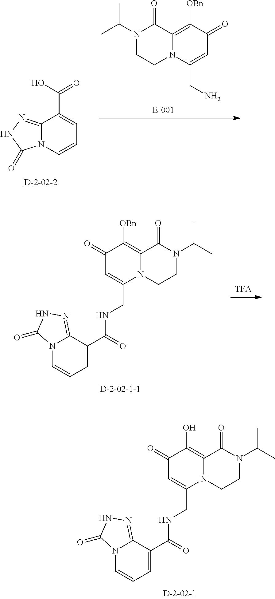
N12C(=NNC1=O)C(C(O)=O)=CC=C2.N1(C(C)C)CCN2C(=C([OBn])C(=O)C=C2CN)C1=O.N1(C(C)C)CCN2C(=C([OBn])C(=O)C=C2CNC(C2=CC=CN3C2=NNC3=O)=O)C1=O.N1(C(C)C)CCN2C(=C(O)C(=O)C=C2CNC(C2=CC=CN3C2=NNC3=O)=O)C1=O
